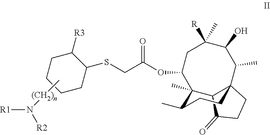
C1(SCC(OC2C3(C)C4C(C(C)C(O)C([R])(C)C2)(CCC4=O)CCC3C)=O)C([R3])CCCC1.C[(CH2)n]N([R1])[R2]
